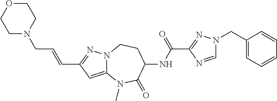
C1(C=CCN2CCOCC2)=NN2C(=C1)N(C)C(=O)C(NC(C1=NN(CC3=CC=CC=C3)C=N1)=O)CC2
